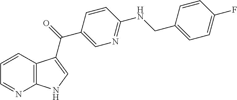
C12=C(C=CC=N1)C(C(=O)C1=CN=C(NCC3=CC=C(F)C=C3)C=C1)=CN2
